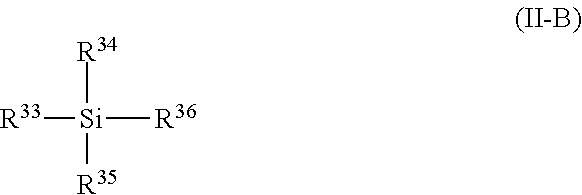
[R33][Si]([R36])([R34])[R35]
